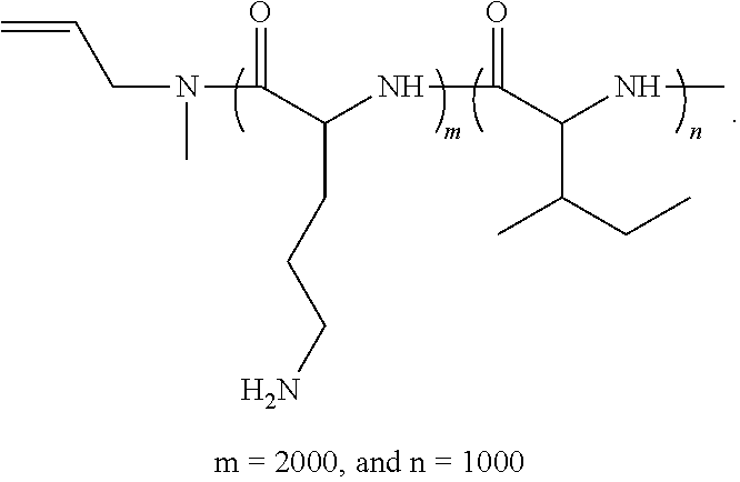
N(C(=O)C(NC(C(NC)C(C)CC)=O)CCCN)(CC=C)C
